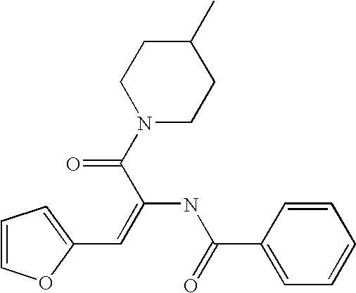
C1(C)CCN(C(C(=CC2=CC=CO2)NC(C2=CC=CC=C2)=O)=O)CC1
